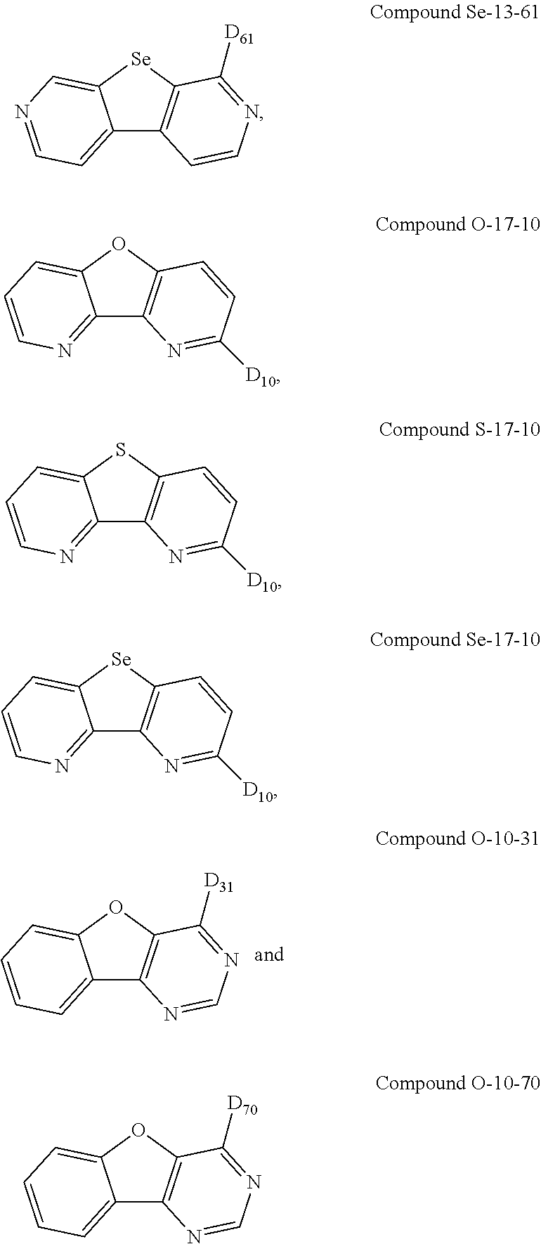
C12=CC=CC=C1OC1=C2N=CN=C1[D31].C12=CC=NC=C1[Se]C1=C2C=CN=C1[D61].C12=NC=CC=C1OC1=C2N=C([D10])C=C1.C12=NC=CC=C1SC1=C2N=C([D10])C=C1.C12=NC=CC=C1[Se]C1=C2N=C([D10])C=C1.C12=CC=CC=C1OC1=C2N=CN=C1[D70]
